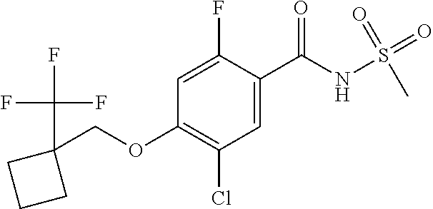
C1=C(F)C(C(NS(C)(=O)=O)=O)=CC(Cl)=C1OCC1(C(F)(F)F)CCC1
